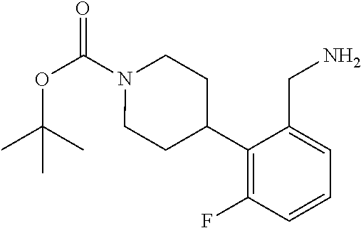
O=C(N1CCC(C2=C(F)C=CC=C2CN)CC1)OC(C)(C)C
